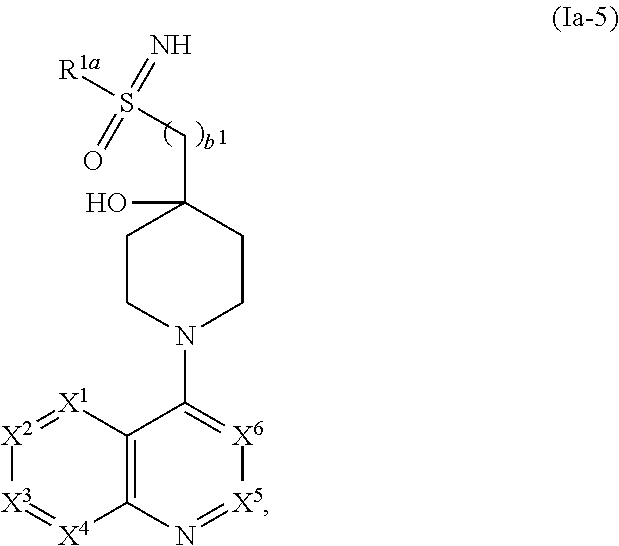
C12=C(N=[X5][X6]=C1N1CCC(O)(CS([R1a])(=N)=O)CC1)[X4]=[X3][X2]=[X1]2
